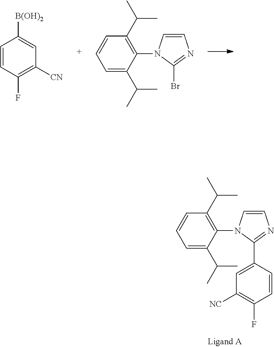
C1=C(C(C)C)C(N2C=CN=C2C2=CC([NC])=C(F)C=C2)=C(C(C)C)C=C1.C1=CC(F)=C([CN])C=C1[B(OH)2].C1=C(C(C)C)C(N2C=CN=C2Br)=C(C(C)C)C=C1
